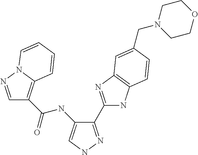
C(NC1=CNN=C1C1=NC2=C(N1)C=CC(CN1CCOCC1)=C2)(=O)C1=C2N(N=C1)C=CC=C2
